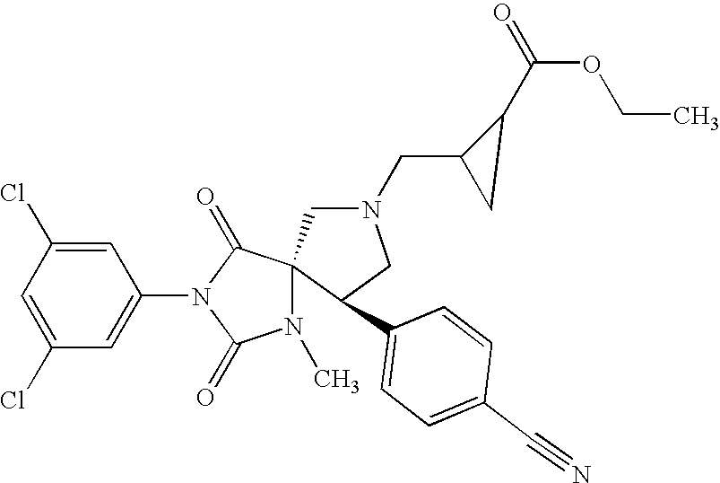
C1=C(Cl)C=C(N2C(=O)C3(N(C)C2=O)CN(CC2C(C(OCC)=O)C2)CC3C2=CC=C(C#N)C=C2)C=C1Cl
